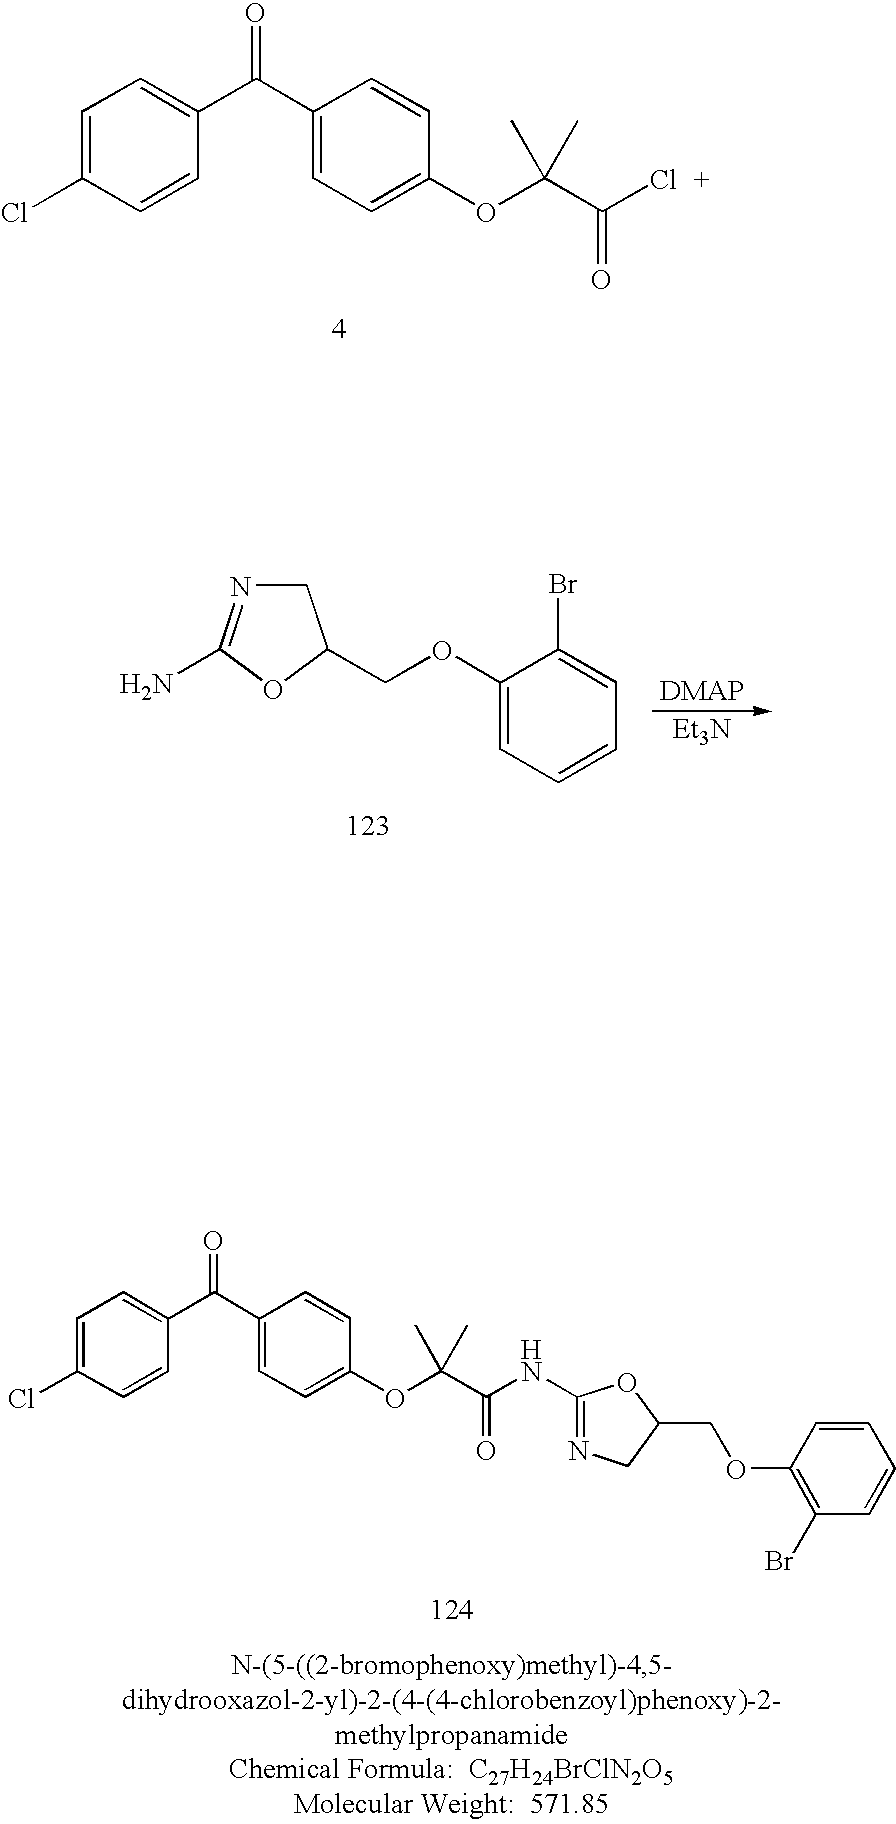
C1=C(Cl)C=CC(C(C2=CC=C(OC(C(Cl)=O)(C)C)C=C2)=O)=C1.C1=C(Cl)C=CC(C(C2=CC=C(OC(C(NC3=NCC(COC4=C(Br)C=CC=C4)O3)=O)(C)C)C=C2)=O)=C1.C1N=C(N)OC1COC1=CC=CC=C1Br.[Et3N]
